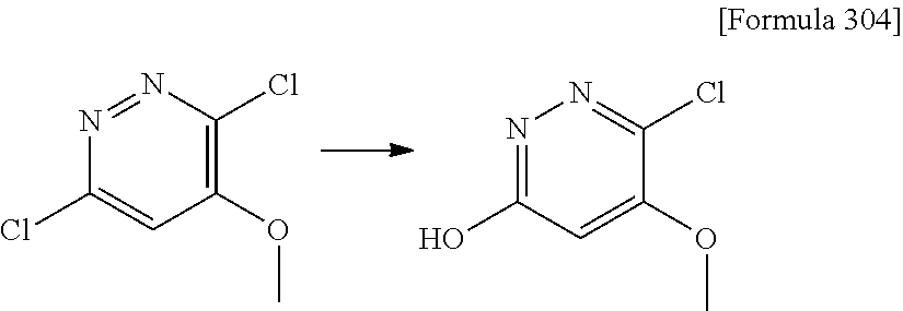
N1=NC(Cl)=C(OC)C=C1Cl.N1=C(O)C=C(OC)C(Cl)=N1
